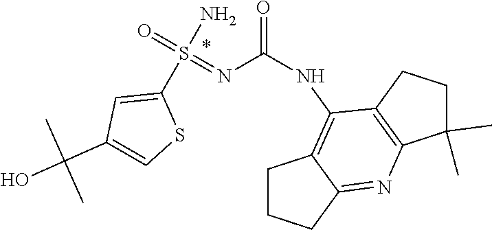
C1CCC2=NC3=C(C(NC(N=S(=O)(N)C4=CC(C(O)(C)C)=CS4)=O)=C12)CCC3(C)C
